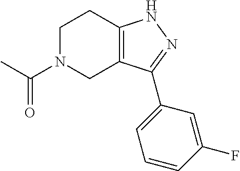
C1N(C(C)=O)CC2=C(C1)NN=C2C1=CC=CC(F)=C1
